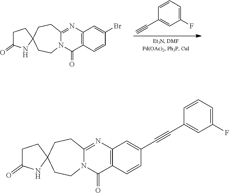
C1=CC=C(F)C=C1C#C.C12=NC3=C(C(=O)N1CCC1(CC2)CCC(=O)N1)C=CC(Br)=C3.C12=NC3=C(C(=O)N1CCC1(CC2)CCC(=O)N1)C=CC(C#CC1=CC(F)=CC=C1)=C3
